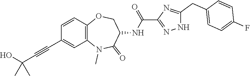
N1(C)C2=C(C=CC(C#CC(O)(C)C)=C2)OCC(NC(C2=NNC(CC3=CC=C(F)C=C3)=N2)=O)C1=O
